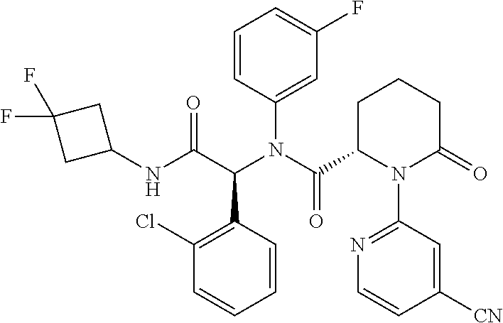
C1=CC(N(C(C2N(C3=NC=CC([CN])=C3)C(=O)CCC2)=O)C(C(NC2CC(F)(F)C2)=O)C2=C(Cl)C=CC=C2)=CC(F)=C1
